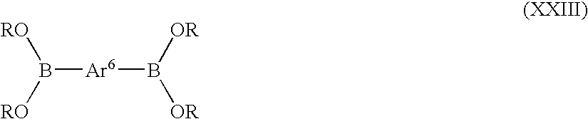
B([Ar6]B([OR])[OR])([RO])[RO]
